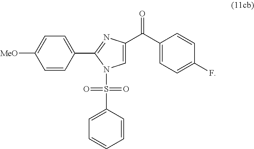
C1(C2=NC(C(C3=CC=C(F)C=C3)=O)=CN2S(C2=CC=CC=C2)(=O)=O)=CC=C([MeO])C=C1
